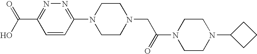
OC(C1=NN=C(N2CCN(CC(N3CCN(C4CCC4)CC3)=O)CC2)C=C1)=O
